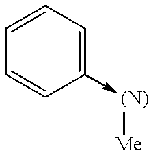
C1=CC=C(->[(N)][Me])C=C1
